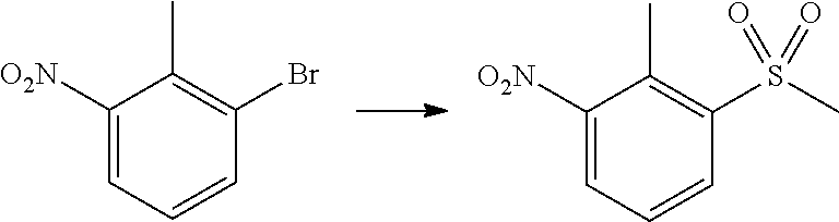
C1([O2N])=CC=CC(Br)=C1C.C1([O2N])=CC=CC(S(C)(=O)=O)=C1C
